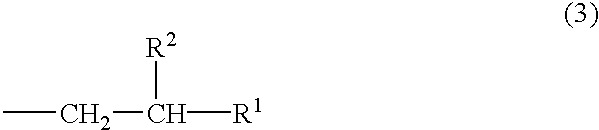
CCC([R2])[R1]
